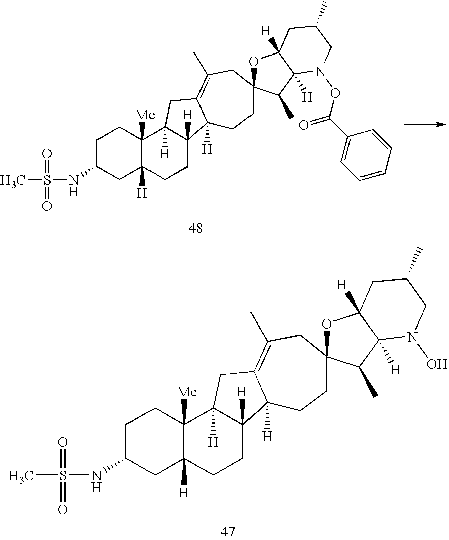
S(C)(NC1CC2([H])C([Me])(CC1)C1([H])C([H])(CC2)C2([H])C(=C(C)CC3(CC2)OC2([H])C([H])(C3C)N(O)CC(C)C2)C1)(=O)=O.S(C)(NC1CC2([H])C([Me])(CC1)C1([H])C([H])(CC2)C2([H])C(=C(C)CC3(CC2)OC2([H])C([H])(C3C)N(OC(C3=CC=CC=C3)=O)CC(C)C2)C1)(=O)=O
